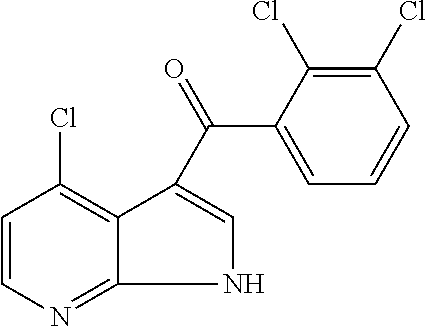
C1=CN=C2C(=C1Cl)C(C(=O)C1=CC=CC(Cl)=C1Cl)=CN2
